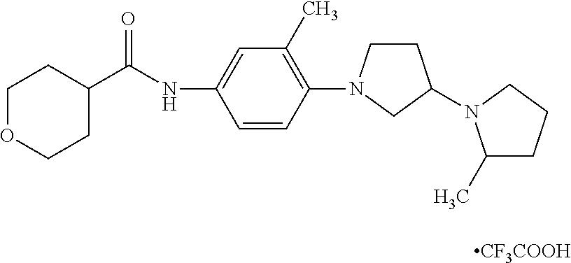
C1OCCC(C(NC2=CC(C)=C(N3CCC(N4C(C)CCC4)C3)C=C2)=O)C1.[CF3COOH]
